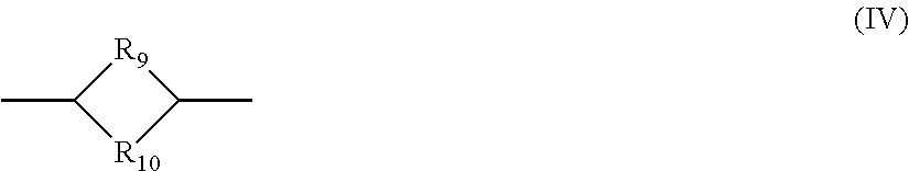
[R9]1C(C)[R10]C1C
